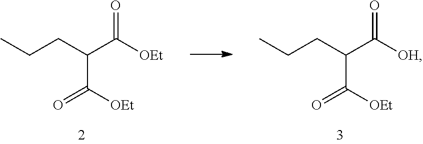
CCCC(C([OEt])=O)C([OEt])=O.CCCC(C([OH])=O)C([OEt])=O
